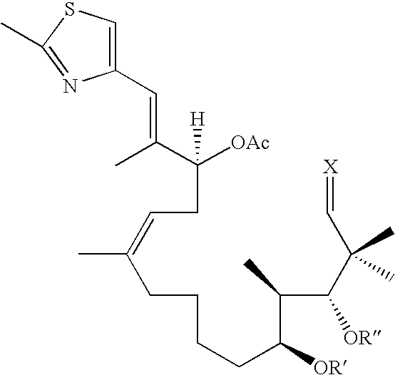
C(CC=C(CCCCC(C(C(C(C=[X])(C)C)[OR])C)[OR])C)([OAc])(C(C)=CC1=CSC(C)=N1)[H]
